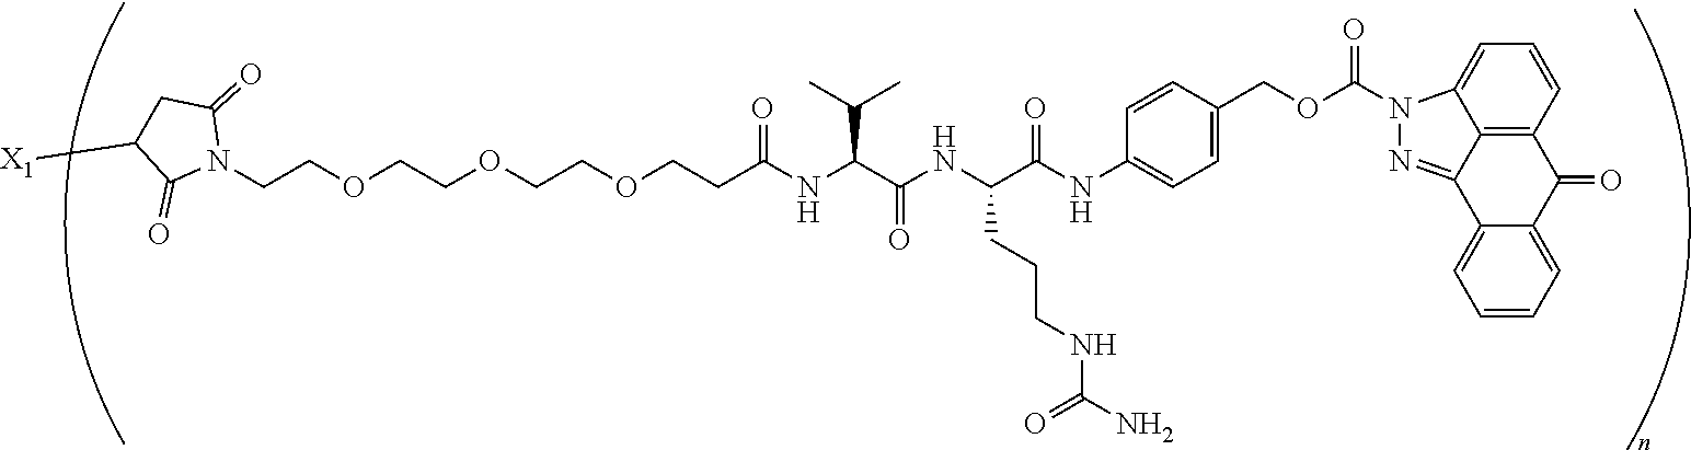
N1(CCOCCOCCOCCC(NC(C(NC(C(NC2=CC=C(COC(=O)N3C4=CC=CC5=C4C(=N3)C3=CC=CC=C3C5=O)C=C2)=O)CCCNC(=O)N)=O)C(C)C)=O)C(=O)CC([X1])C1=O
